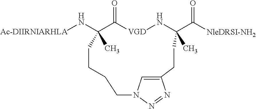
[Ac-DIIRNIARHLA]NC1(C)C(=O)[VGD]NC(C([NleDRSI-NH2])=O)(C)CCC2=CN(N=N2)CCCC1
